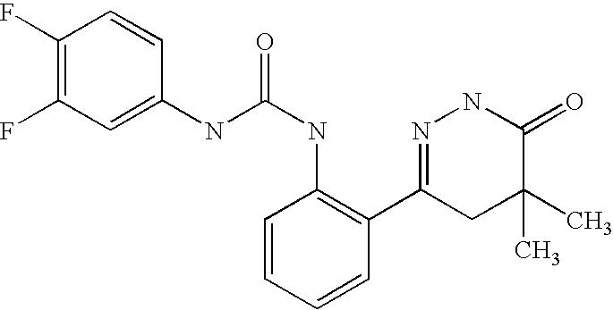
C1(F)=C(F)C=C(NC(NC2=C(C3=NNC(=O)C(C)(C)C3)C=CC=C2)=O)C=C1
